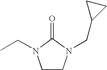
O=C1N(CC)CCN1CC1CC1
